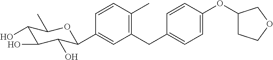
C1=CC(C)=C(CC2=CC=C(OC3CCOC3)C=C2)C=C1C1C(O)C(O)C(O)C(C)O1
